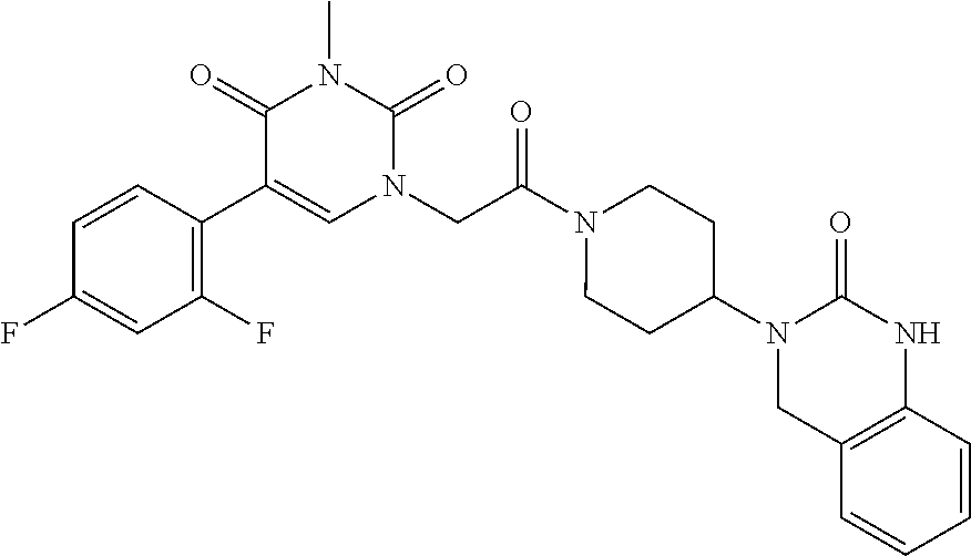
C1(F)=C(C2=CN(CC(N3CCC(N4CC5=C(NC4=O)C=CC=C5)CC3)=O)C(=O)N(C)C2=O)C=CC(F)=C1
